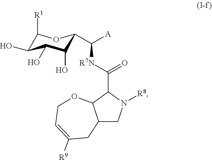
C1([R1])C(O)C(O)C(O)C(C([R7N]C(C2N([R8])CC3C2OCC=C([R9])C3)=O)[A])O1
